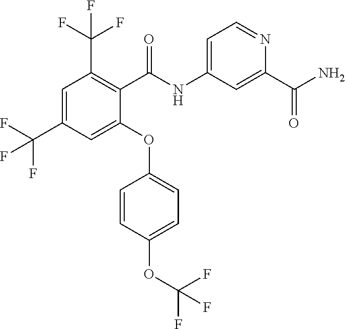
O(C1=CC(C(F)(F)F)=CC(C(F)(F)F)=C1C(NC1=CC=NC(C(N)=O)=C1)=O)C1=CC=C(OC(F)(F)F)C=C1
